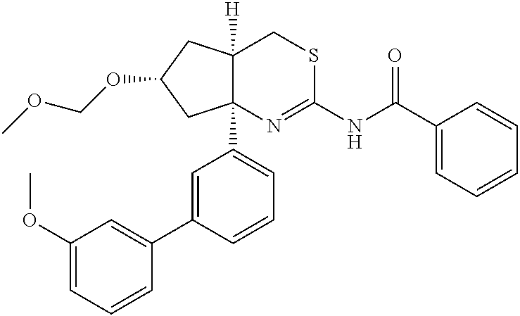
C1(OC)=CC=CC(C2=CC(C34C([H])(CC(OCOC)C3)CSC(NC(C3=CC=CC=C3)=O)=N4)=CC=C2)=C1
